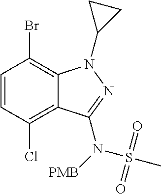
C1=CC(Cl)=C2C(=C1Br)N(C1CC1)N=C2N([PMB])S(=O)(=O)C
